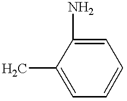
C1=C(C)C(N)=CC=C1
